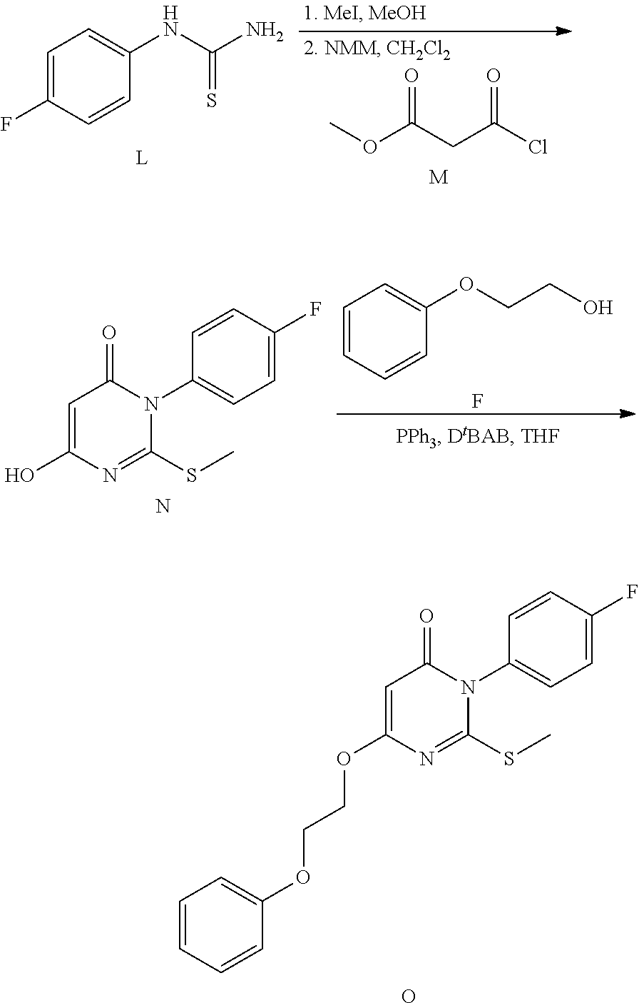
C1=C(OCCOC2=CC=CC=C2)N=C(SC)N(C2=CC=C(F)C=C2)C1=O.O.C1=C(F)C=CC(NC(N)=S)=C1.COC(CC(Cl)=O)=O.[M].C1=C(O)N=C(SC)N(C2=CC=C(F)C=C2)C1=O.N.C1=CC=CC(OCCO)=C1.F
